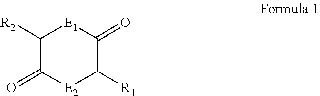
C1([R2])C(=O)[E2]C([R1])C(=O)[E1]1
